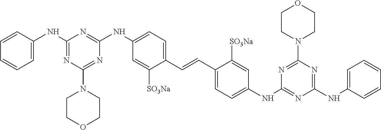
N(C1=CC=CC=C1)C1=NC(N2CCOCC2)=NC(NC2=CC=C(C=CC3=CC=C(NC4=NC(NC5=CC=CC=C5)=NC(N5CCOCC5)=N4)C=C3[SO3Na])C([SO3Na])=C2)=N1
